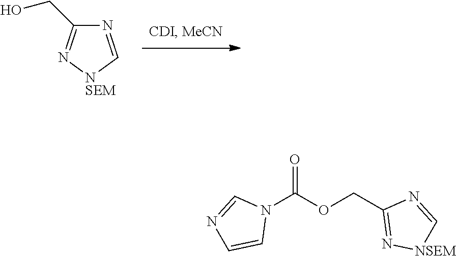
OCC1=N[NSEM]C=N1.N1(C(OCC2=N[NSEM]C=N2)=O)C=NC=C1
